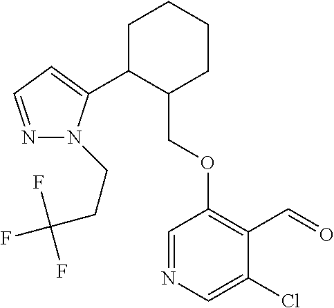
C1C(C2=CC=NN2CCC(F)(F)F)C(COC2=C(C=O)C(Cl)=CN=C2)CCC1
